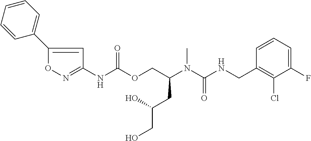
C1=CC(CNC(N(C(COC(NC2=NOC(C3=CC=CC=C3)=C2)=O)CC(CO)O)C)=O)=C(Cl)C(F)=C1
